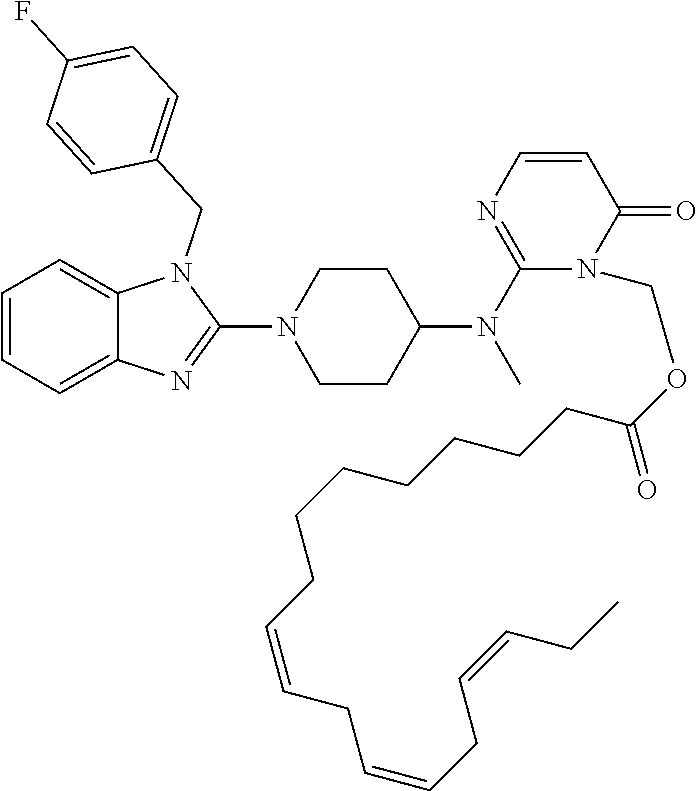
C1=CC=C2C(=C1)N(CC1=CC=C(F)C=C1)C(N1CCC(N(C3=NC=CC(=O)N3COC(CCCCCCCC=CCC=CCC=CCC)=O)C)CC1)=N2
